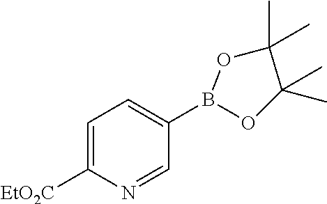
C1=C([EtO2C])N=CC(B2OC(C)(C)C(C)(C)O2)=C1
